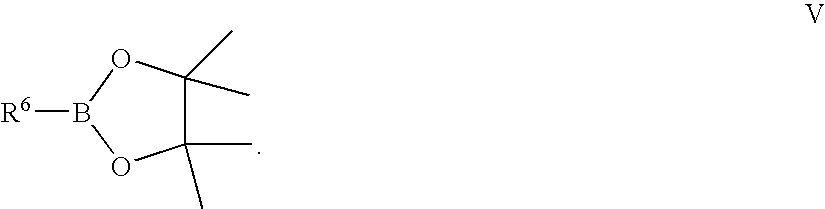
C1(C)(C)C(C)(C)OB([R6])O1
